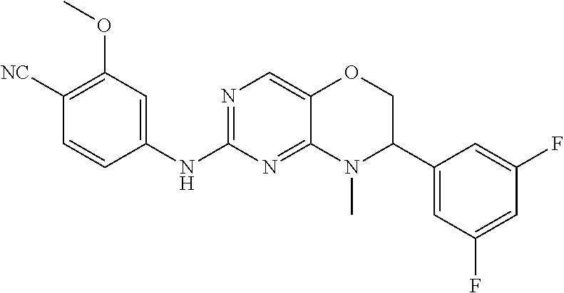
[NC]C1=C(OC)C=C(NC2=NC=C3C(=N2)N(C)C(C2=CC(F)=CC(F)=C2)CO3)C=C1
